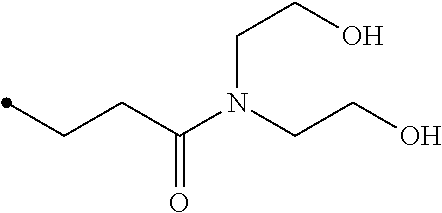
C(=O)(CCC)N(CCO)CCO
